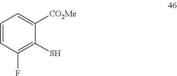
C1=CC(F)=C(S)C([CO2Me])=C1
